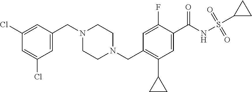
C1(Cl)=CC(CN2CCN(CC3=C(C4CC4)C=C(C(NS(C4CC4)(=O)=O)=O)C(F)=C3)CC2)=CC(Cl)=C1
